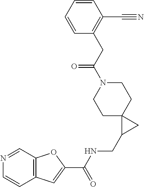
C12=C(C=C(C(NCC3CC34CCN(C(CC3=C(C#N)C=CC=C3)=O)CC4)=O)O1)C=CN=C2
